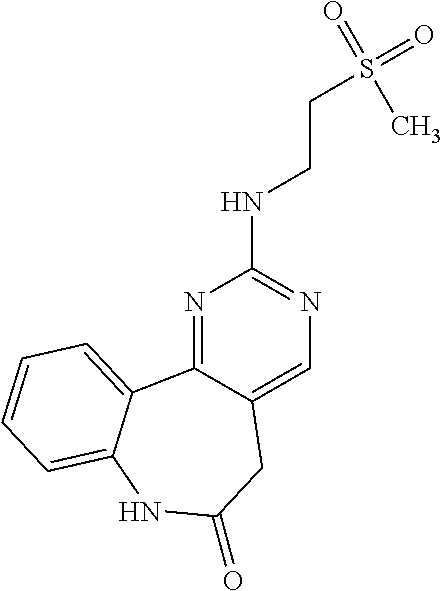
N1=C2C(=CN=C1NCCS(=O)(=O)C)CC(=O)NC1=CC=CC=C21
